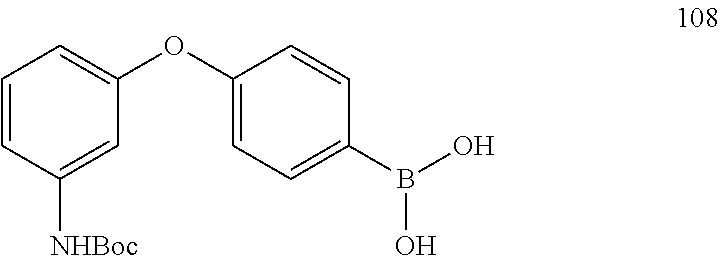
C1(OC2=CC=C(B(O)O)C=C2)=CC=CC([NHBoc])=C1
